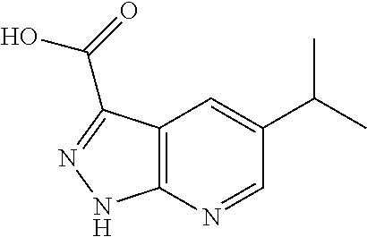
C12=C(N=CC(C(C)C)=C1)NN=C2C(=O)O
